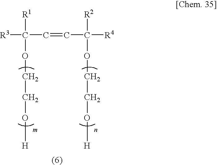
[R3]C(C=CC([R4])(OCCO[H])[R2])([R1])OCCO[H]
